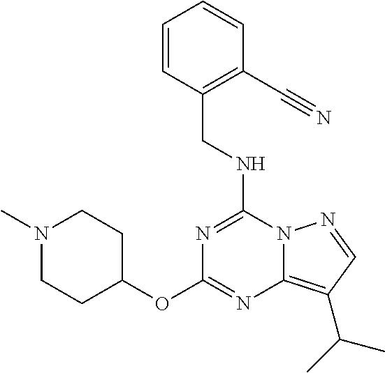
C(NC1=NC(OC2CCN(C)CC2)=NC2=C(C(C)C)C=NN12)C1=C(C#N)C=CC=C1
